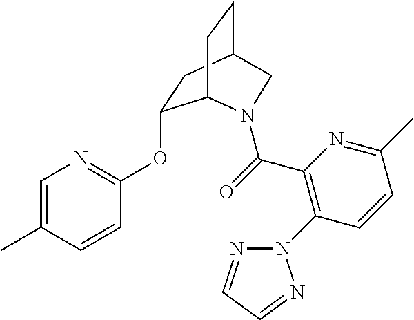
C1=C(C)C=CC(OC2CC3CCC2N(C(=O)C2=C(N4N=CC=N4)C=CC(C)=N2)C3)=N1
